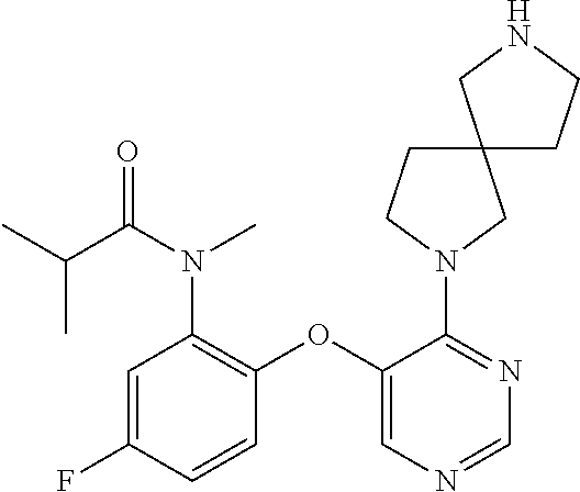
N1=C(N2CC3(CC2)CNCC3)C(OC2=C(N(C(=O)C(C)C)C)C=C(F)C=C2)=CN=C1
